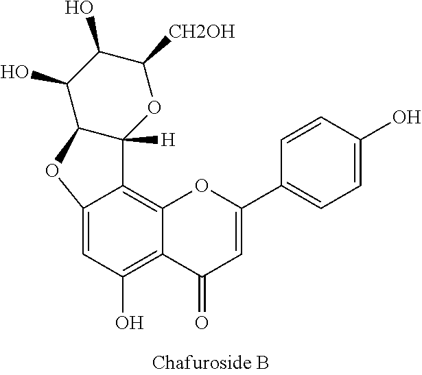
C12=CC(O)=C3C(=C1C1([H])OC([CH2OH])C(O)C(O)C1O2)OC(C1=CC=C(O)C=C1)=CC3=O
